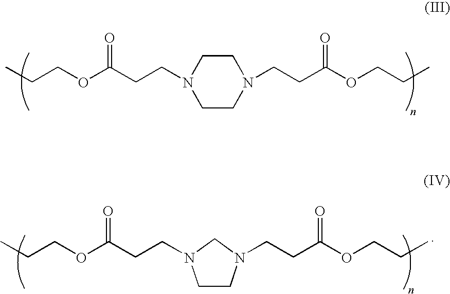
C1CN(CCC(OCCC)=O)CCN1CCC(OCCC)=O.C(CC(OCCC)=O)N1CCN(CCC(OCCC)=O)C1
